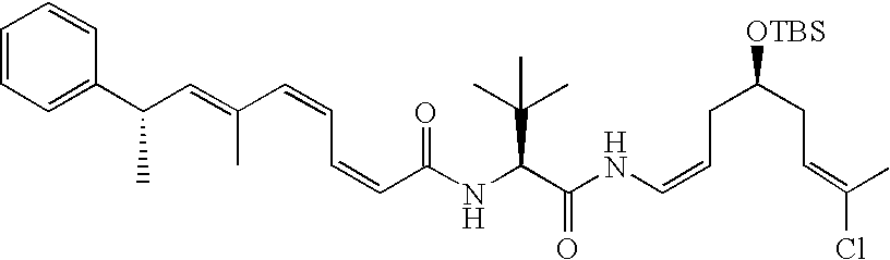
N(C(C(NC=CCC(CC=C(Cl)C)[OTBS])=O)C(C)(C)C)C(C=CC=CC(=CC(C1=CC=CC=C1)C)C)=O
